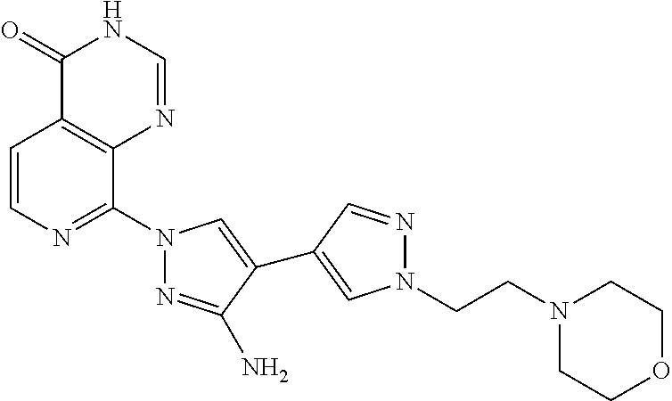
C1=CN=C(N2N=C(N)C(C3=CN(CCN4CCOCC4)N=C3)=C2)C2=C1C(=O)NC=N2
